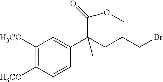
C1([H3CO])=C([H3CO])C=CC(C(CCCBr)(C(OC)=O)C)=C1
